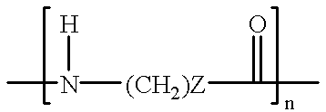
CN([H])[(CH2)Z]C(=O)C
